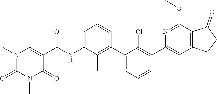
N1(C)C(=O)N(C)C=C(C(NC2=CC=CC(C3=CC=CC(C4=CC5=C(C(=O)CC5)C(OC)=N4)=C3Cl)=C2C)=O)C1=O
